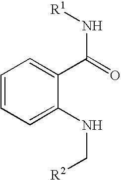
C1=CC=C(NC[R2])C(C(=O)N[R1])=C1
